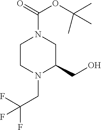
C1CN(CC(F)(F)F)C(CO)CN1C(=O)OC(C)(C)C
